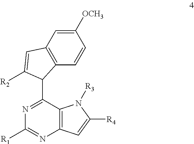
C1([OCH3])=CC2=C(C=C1)C(C1=NC([R1])=NC3=C1N([R3])C([R4])=C3)C([R2])=C2
